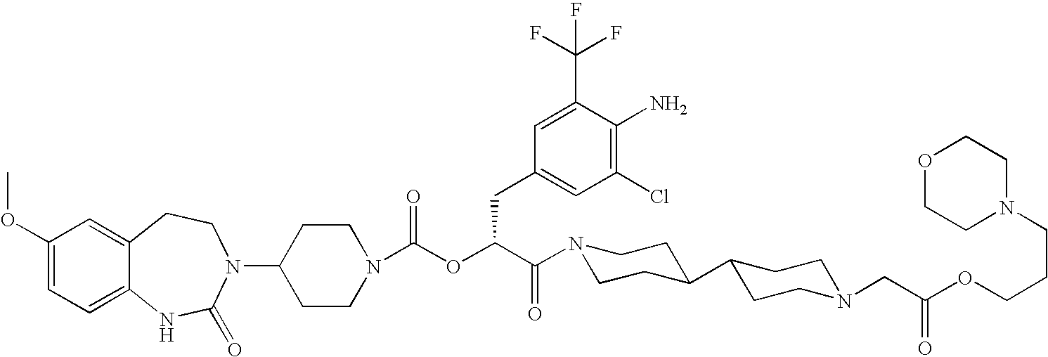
C1(N2C(=O)NC3=CC=C(OC)C=C3CC2)CCN(C(OC(C(=O)N2CCC(C3CCN(CC(OCCCN4CCOCC4)=O)CC3)CC2)CC2=CC(Cl)=C(N)C(C(F)(F)F)=C2)=O)CC1
